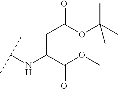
C(C(C(OC)=O)NC(C)C)C(=O)OC(C)(C)C
